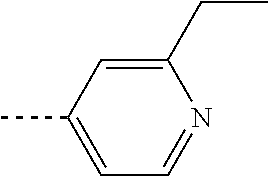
CC1=CC=NC(CC)=C1
